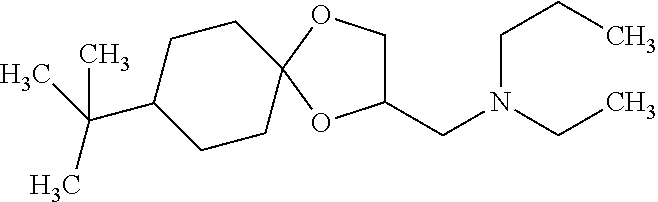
C1(CN(CC)CCC)COC2(O1)CCC(C(C)(C)C)CC2
